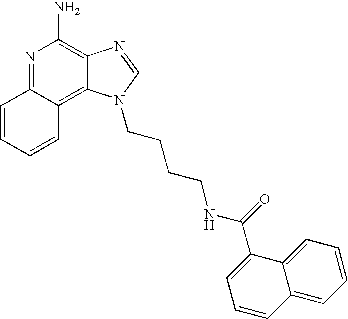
C1=CC=CC2=C3C(=C(N)N=C12)N=CN3CCCCNC(=O)C1=CC=CC2=CC=CC=C12
